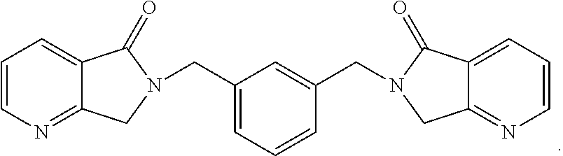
C12=NC=CC=C1C(=O)N(CC1=CC=CC(CN3CC4=NC=CC=C4C3=O)=C1)C2
